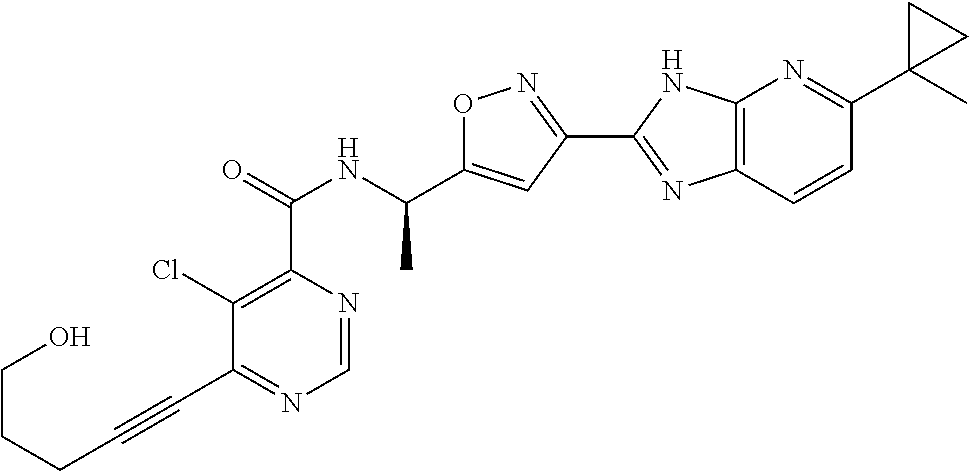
C1=NC(C(=O)NC(C2=CC(C3=NC4=C(N3)N=C(C3(C)CC3)C=C4)=NO2)C)=C(Cl)C(C#CCCCO)=N1
